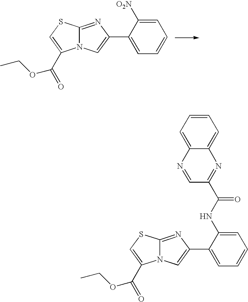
N12C(=NC(C3=CC=CC=C3[O2N])=C1)SC=C2C(=O)OCC.N12C(=NC(C3=CC=CC=C3NC(C3=NC4=CC=CC=C4N=C3)=O)=C1)SC=C2C(=O)OCC
